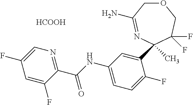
C1=C(F)C(C(NC2=CC=C(F)C(C3(C)N=C(N)COCC3(F)F)=C2)=O)=NC=C1F.[HCOOH]
